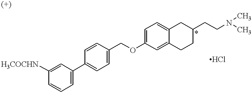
C1=C([H3COCHN])C=CC=C1C1=CC=C(COC2=CC=C3C(=C2)CCC(CCN(C)C)C3)C=C1
